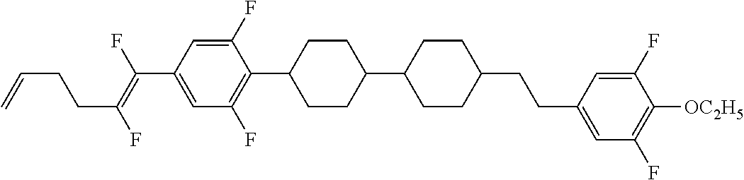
C1=C(F)C(C2CCC(C3CCC(CCC4=CC(F)=C([OC2H5])C(F)=C4)CC3)CC2)=C(F)C=C1C(=C(F)CCC=C)F
